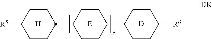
[H].[D].[E].[R5]C1CCC(C2CCC(C3CCC([R6])CC3)CC2)CC1
